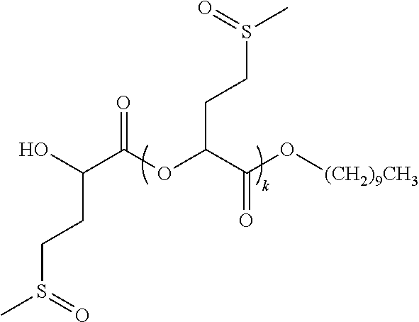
OC(C(OC(C(O[(CH2)9CH3])=O)CCS(C)=O)=O)CCS(C)=O
